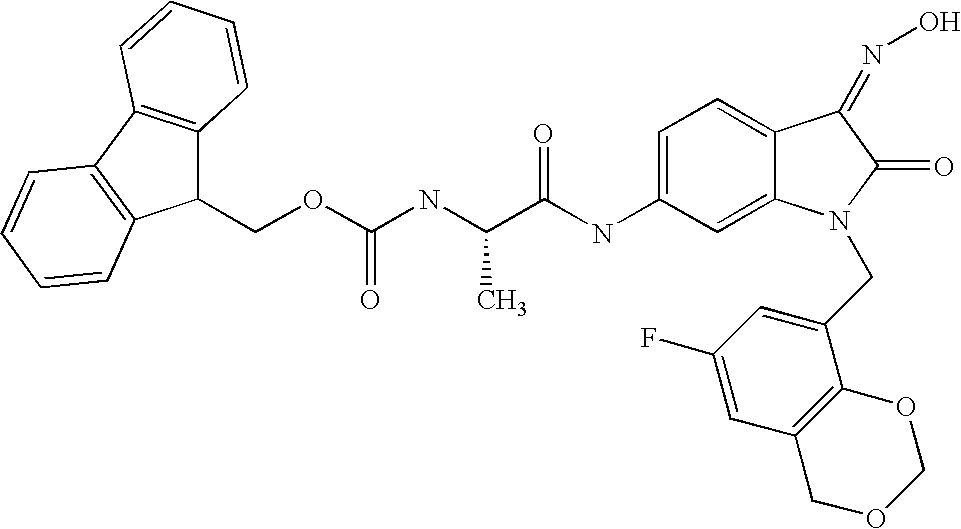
C(C(NC1=CC=C2C(=C1)N(CC1=CC(F)=CC3=C1OCOC3)C(=O)C2=NO)=O)(NC(OCC1C2=C(C3=C1C=CC=C3)C=CC=C2)=O)C
